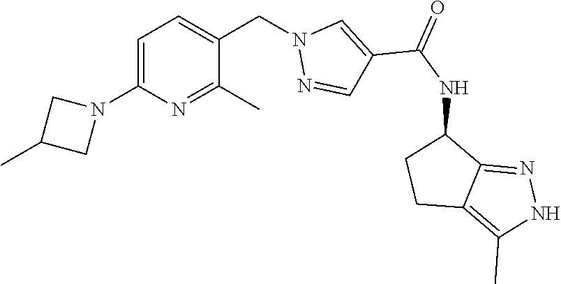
C1=C(N2CC(C)C2)N=C(C)C(CN2N=CC(C(NC3CCC4=C(C)NN=C34)=O)=C2)=C1
